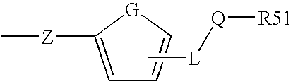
C1=C([Z]C)[G]C=C1.C[L][Q][R51]
